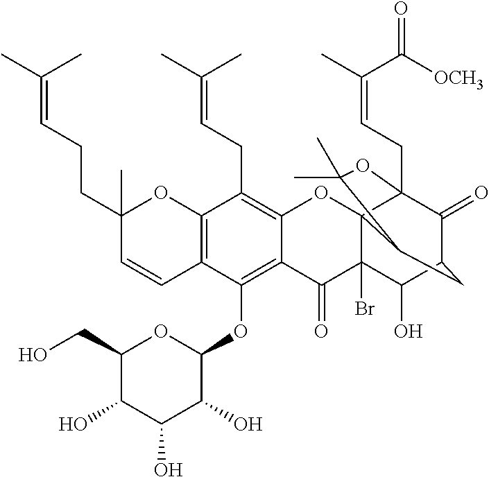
C12=C(OC3OC(CO)C(O)C(O)C3O)C3=C(C(CC=C(C)C)=C1OC14C(Br)(C2=O)C(O)C2C(=O)C1(CC=C(C)C(=O)[OCH3])OC(C)(C)C4C2)OC(C)(CCC=C(C)C)C=C3
